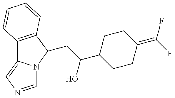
C12=C(C(CC(O)C3CCC(=C(F)F)CC3)N3C1=CN=C3)C=CC=C2
